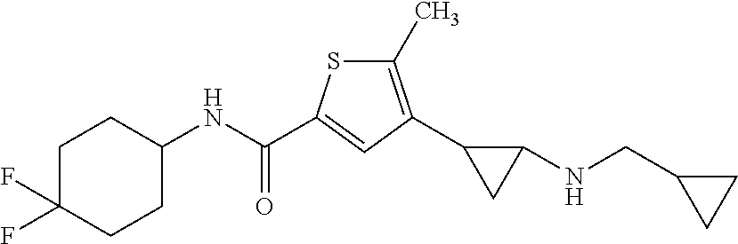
C1(C)=C(C2CC2NCC2CC2)C=C(C(NC2CCC(F)(F)CC2)=O)S1
